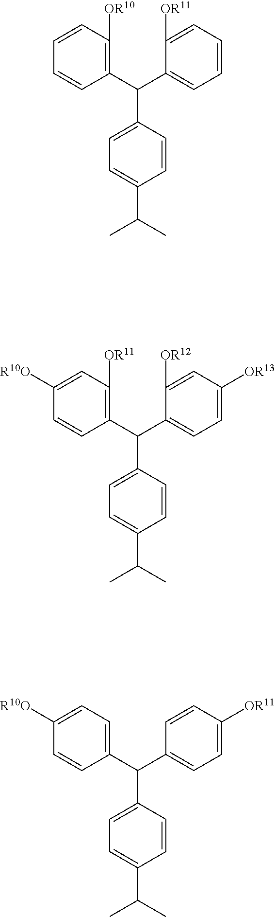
C1(C(C2=C([OR10])C=CC=C2)C2=CC=C(C(C)C)C=C2)=CC=CC=C1[OR11].C1(C(C2=C([OR11])C=C([R10O])C=C2)C2=CC=C(C(C)C)C=C2)=CC=C([OR13])C=C1[OR12].C1(C(C2=CC=C([R10O])C=C2)C2=CC=C(C(C)C)C=C2)=CC=C([OR11])C=C1
